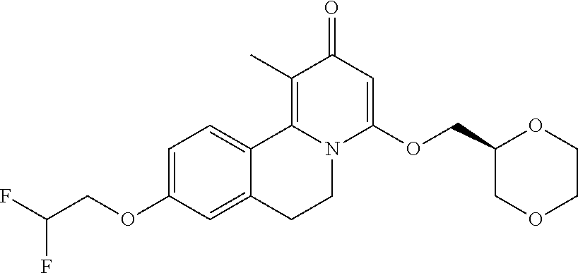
C1=C(OCC(F)F)C=C2C(=C1)C1=C(C)C(=O)C=C(OCC3COCCO3)N1CC2
